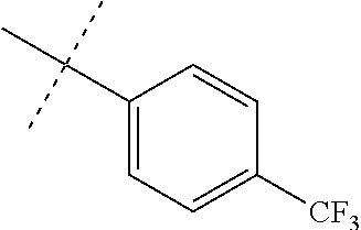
C1=C([CF3])C=CC(C(C)(C)C)=C1
